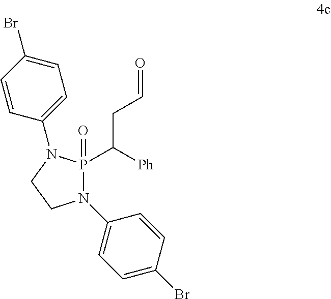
N1(C2=CC=C(Br)C=C2)P(C([Ph])CC=O)(=O)N(C2=CC=C(Br)C=C2)CC1
